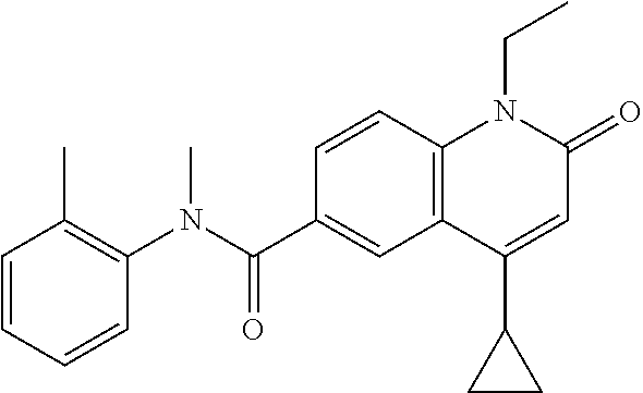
C1(N(C(C2=CC3=C(C=C2)N(CC)C(=O)C=C3C2CC2)=O)C)=C(C)C=CC=C1
